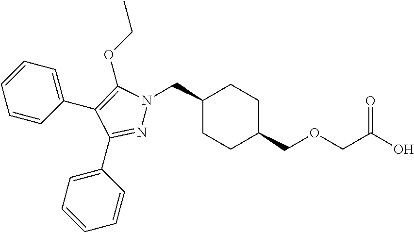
C1(CN2N=C(C3=CC=CC=C3)C(C3=CC=CC=C3)=C2OCC)CCC(COCC(O)=O)CC1
